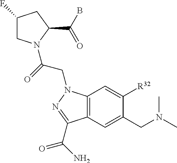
C1(F)CN(C(=O)CN2C3=C(C=C(CN(C)C)C([R32])=C3)C(C(=O)N)=N2)C(C(B)=O)C1
